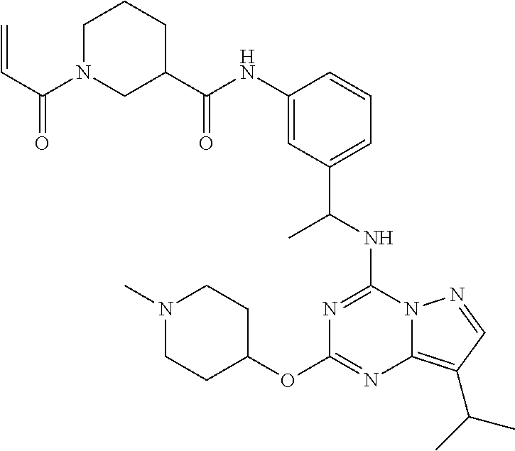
C1(OC2=NC3=C(C(C)C)C=NN3C(NC(C3=CC=CC(NC(C4CCCN(C(C=C)=O)C4)=O)=C3)C)=N2)CCN(C)CC1
